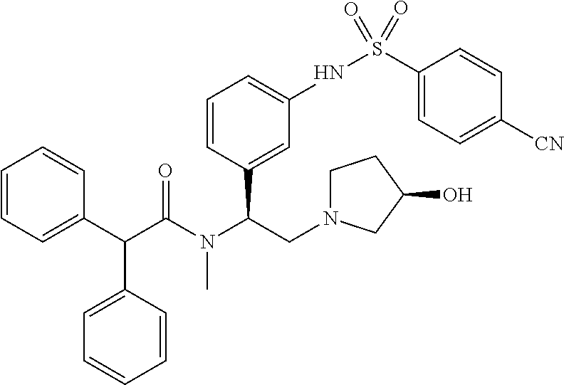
C1=CC=C(C(C(N(C(CN2CCC(O)C2)C2=CC(NS(C3=CC=C([CN])C=C3)(=O)=O)=CC=C2)C)=O)C2=CC=CC=C2)C=C1
